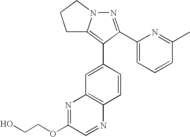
N1=C(C2=CC=CC(C)=N2)C(C2=CC3=C(C=C2)N=CC(OCCO)=N3)=C2N1CCC2
